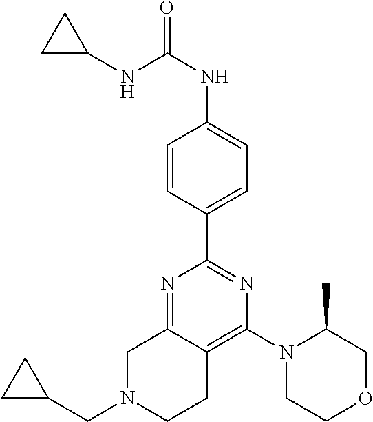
N1=C2C(=C(N3CCOCC3C)N=C1C1=CC=C(NC(=O)NC3CC3)C=C1)CCN(CC1CC1)C2
